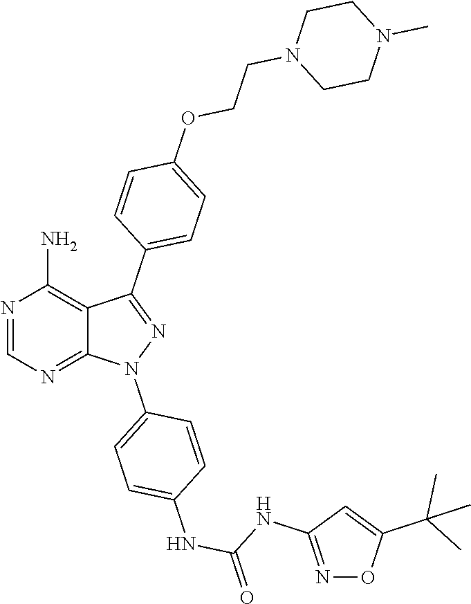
N1=CN=C2C(=C1N)C(C1=CC=C(OCCN3CCN(C)CC3)C=C1)=NN2C1=CC=C(NC(=O)NC2=NOC(C(C)(C)C)=C2)C=C1
